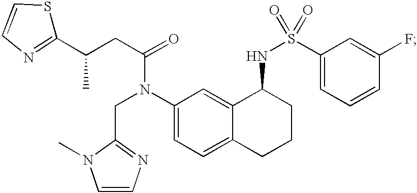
C1(C(CC(=O)N(C2=CC=C3C(=C2)C(NS(=O)(C2=CC=CC(F)=C2)=O)CCC3)CC2=NC=CN2C)C)=NC=CS1
